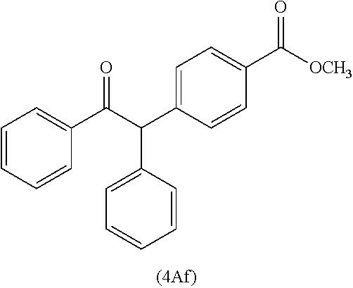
C1=C(C(C(C2=CC=CC=C2)=O)C2=CC=CC=C2)C=CC(C([OCH3])=O)=C1
